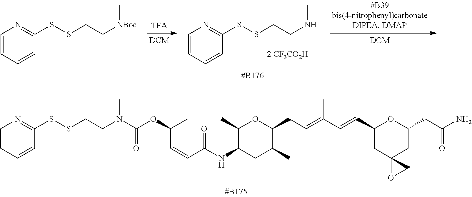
C(=CC(NC1CC(C)C(CC=C(C=CC2CC3(CC(CC(N)=O)O2)OC3)C)OC1C)=O)C(OC(N(CCSSC1=NC=CC=C1)C)=O)C.C1=CC=CC(SSCCNC)=N1.C1=CC=CC(SSCC[NBoc]C)=N1
